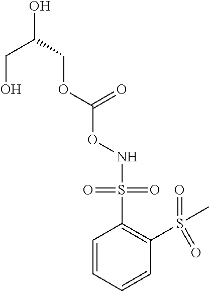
N(OC(=O)OCC(O)CO)S(C1=C(S(=O)(=O)C)C=CC=C1)(=O)=O
